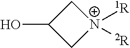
OC1C[N+]([1R])([2R])C1
